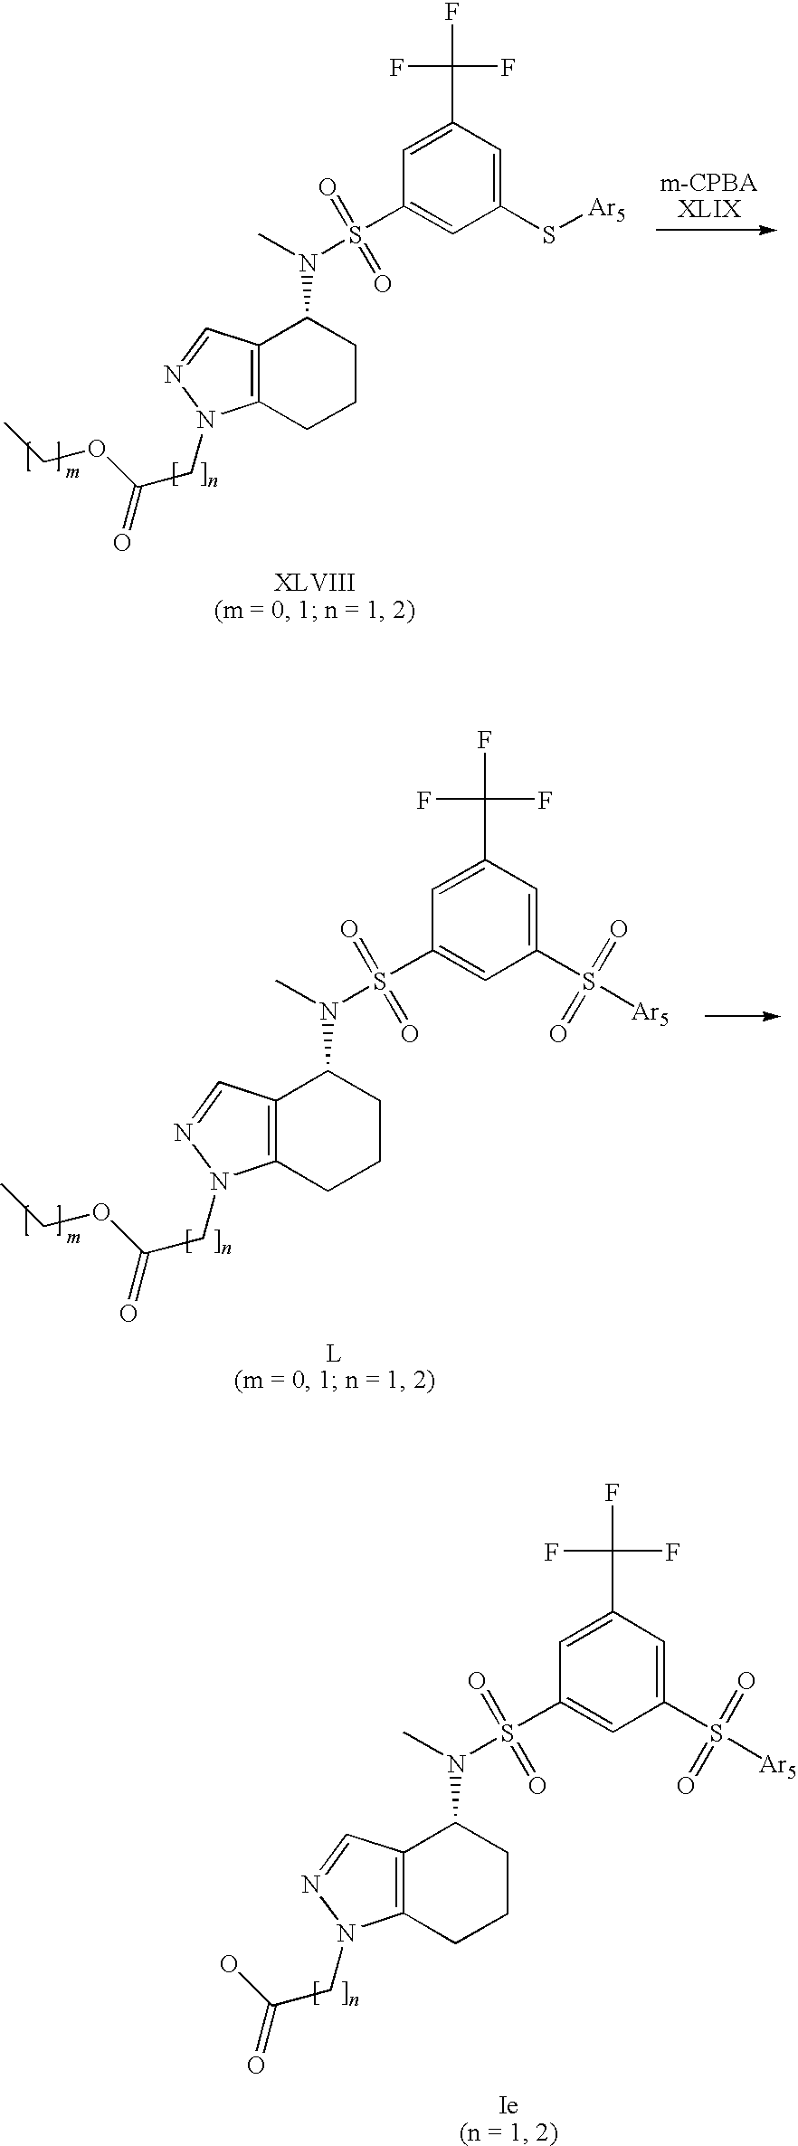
C12=C(CCCC1N(S(C1=CC(S[Ar5])=CC(C(F)(F)F)=C1)(=O)=O)C)N(CC(OCC)=O)N=C2.C12=C(CCCC1N(S(C1=CC(S([Ar5])(=O)=O)=CC(C(F)(F)F)=C1)(=O)=O)C)N(CC(OCC)=O)N=C2.C12=C(CCCC1N(S(C1=CC(S([Ar5])(=O)=O)=CC(C(F)(F)F)=C1)(=O)=O)C)N(CC(O)=O)N=C2
